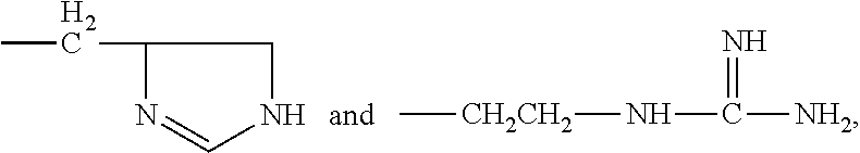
C(C1N=CNC1)C.C(=N)([NH2])N[CH2CH2]C
